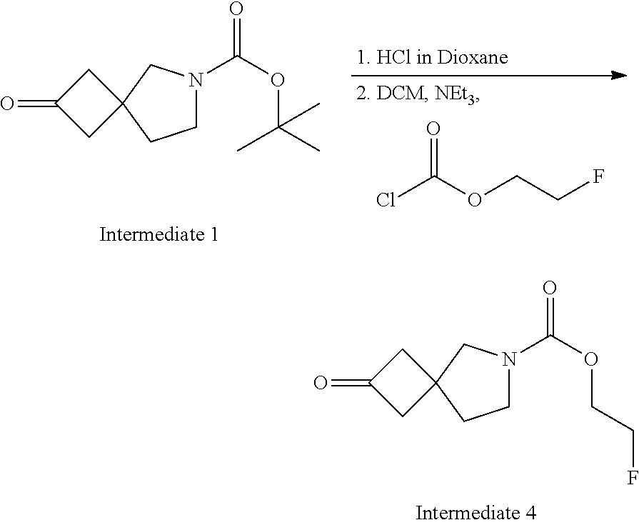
C(=O)(OCCF)Cl.C1N(C(OC(C)(C)C)=O)CC2(C1)CC(=O)C2.C1N(C(OCCF)=O)CC2(C1)CC(=O)C2
